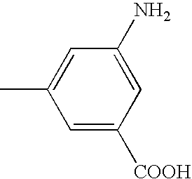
C1=C([COOH])C=C(N)C=C1C
